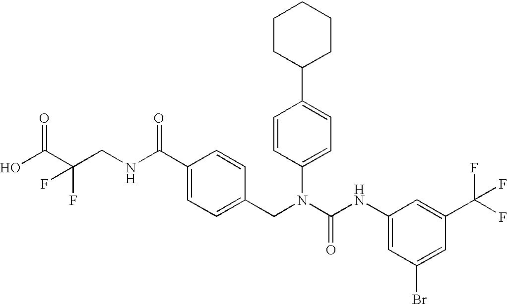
OC(C(CNC(C1=CC=C(CN(C(NC2=CC(Br)=CC(C(F)(F)F)=C2)=O)C2=CC=C(C3CCCCC3)C=C2)C=C1)=O)(F)F)=O
